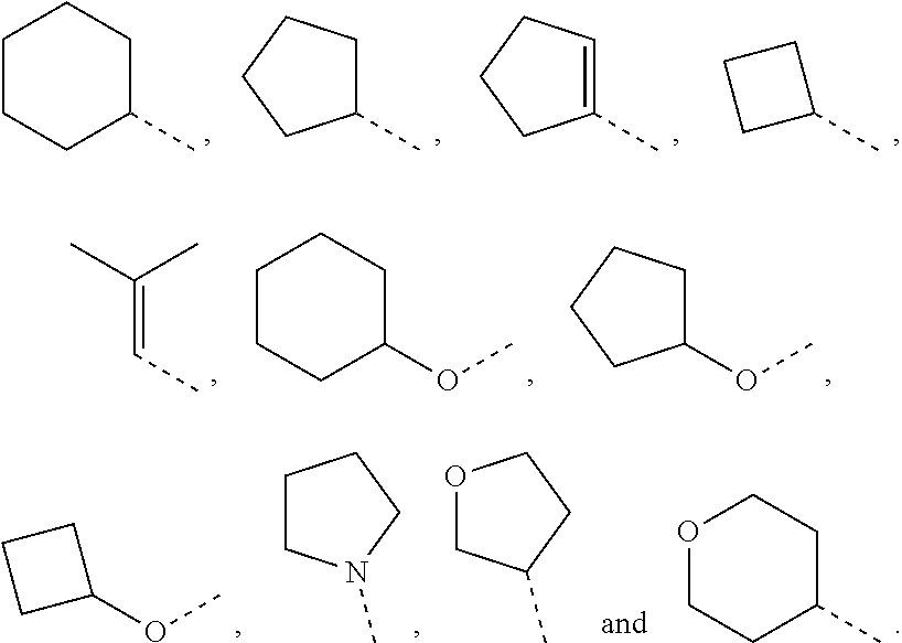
C1CCC(C)CC1.C1(C)CCCC1.C1(C)=CCCC1.C1(C)CCC1.C(=CC)(C)C.C1CCC(OC)CC1.C1(OC)CCCC1.C1CN(C)CC1.O1CC(C)CC1.O1CCC(C)CC1.O(C)C1CCC1
